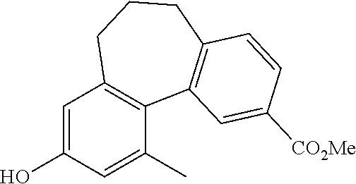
C1=C(O)C=C(C)C2=C1CCCC1=C2C=C([CO2Me])C=C1
